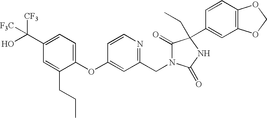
C1(OC2=CC(CN3C(=O)C(C4=CC5=C(C=C4)OCO5)(CC)NC3=O)=NC=C2)=CC=C(C(O)([CF3])[F3C])C=C1CCC
